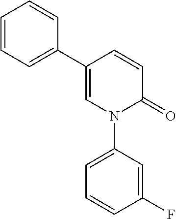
C1=CC(C2=CC=CC=C2)=CN(C2=CC=CC(F)=C2)C1=O
